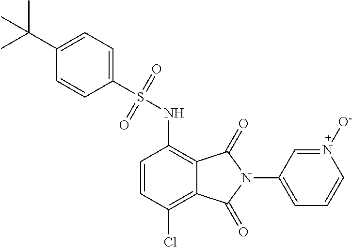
C1(S(NC2=C3C(=C(Cl)C=C2)C(=O)N(C2=CC=C[N+]([O-])=C2)C3=O)(=O)=O)=CC=C(C(C)(C)C)C=C1
